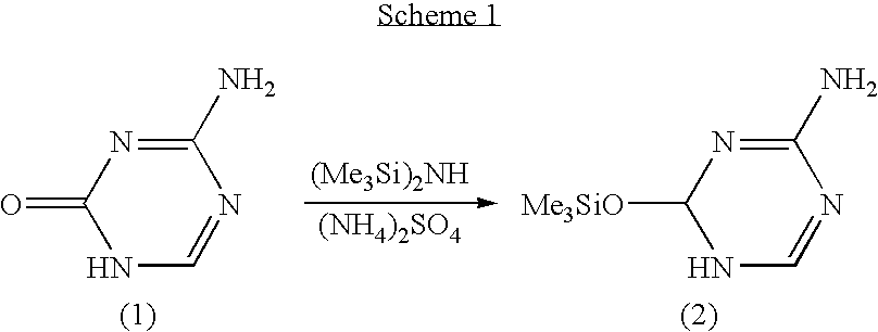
[(NH4)2SO4].C1(=O)NC=NC(N)=N1.C1([Me3SiO])NC=NC(N)=N1
